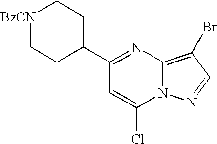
C1(C2CC[BzCN]CC2)=NC2=C(Br)C=NN2C(Cl)=C1
